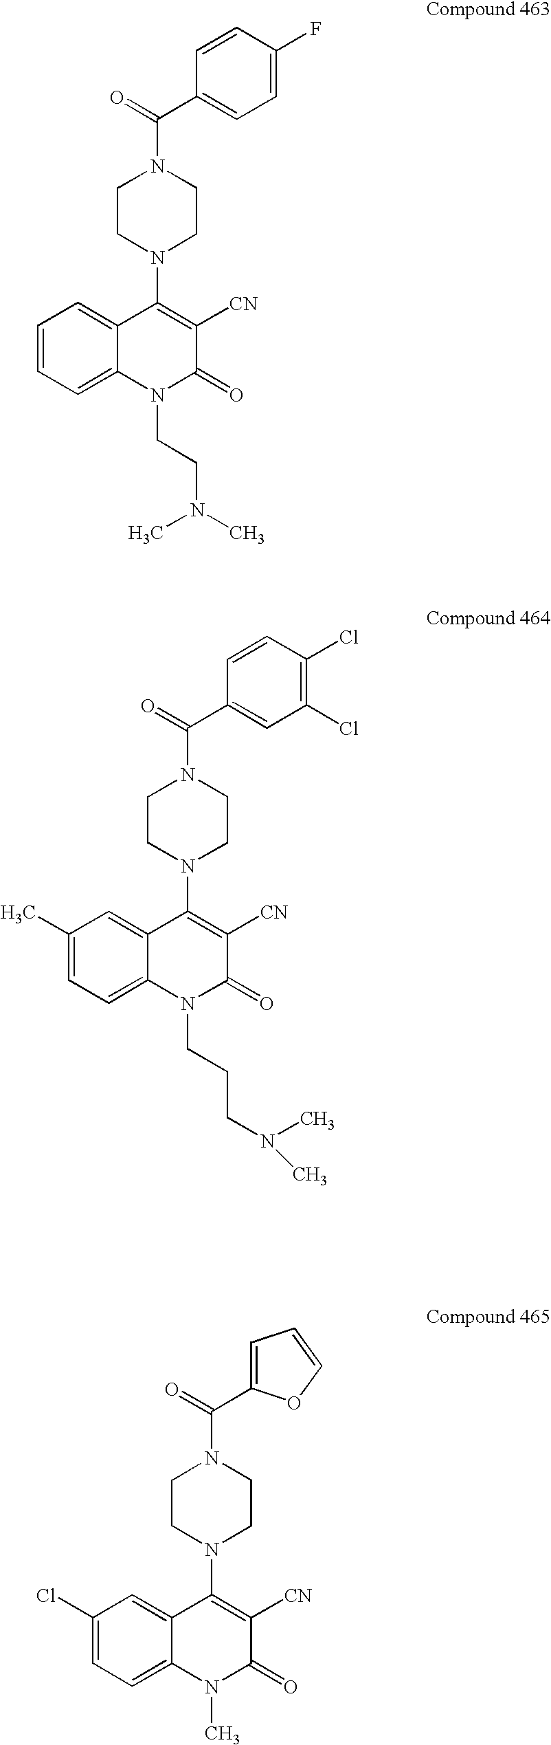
C1=CC(F)=CC=C1C(N1CCN(C2=C([CN])C(=O)N(CCN(C)C)C3=CC=CC=C23)CC1)=O.C1=CC(Cl)=C(Cl)C=C1C(N1CCN(C2=C([CN])C(=O)N(CCCN(C)C)C3=CC=C(C)C=C23)CC1)=O.C(N1CCN(C2=C([CN])C(=O)N(C)C3=CC=C(Cl)C=C23)CC1)(=O)C1=CC=CO1
